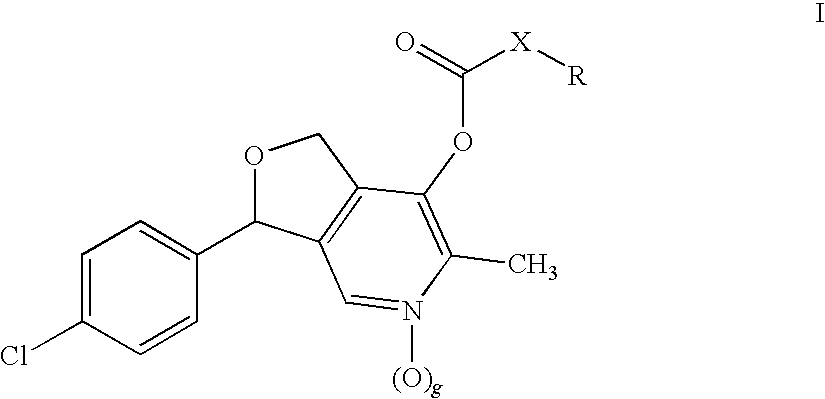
O1C(C2=CC=C(Cl)C=C2)C2=C(C1)C(OC([X][R])=O)=C(C)N([(O)g])=C2
